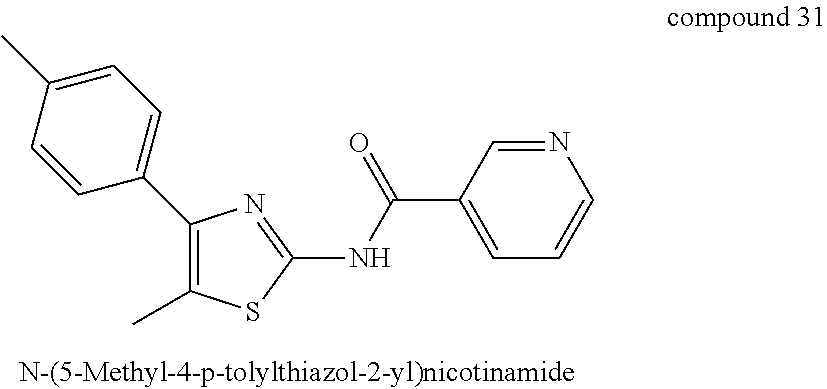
C1(C)=CC=C(C2=C(C)SC(NC(C3=CC=CN=C3)=O)=N2)C=C1
